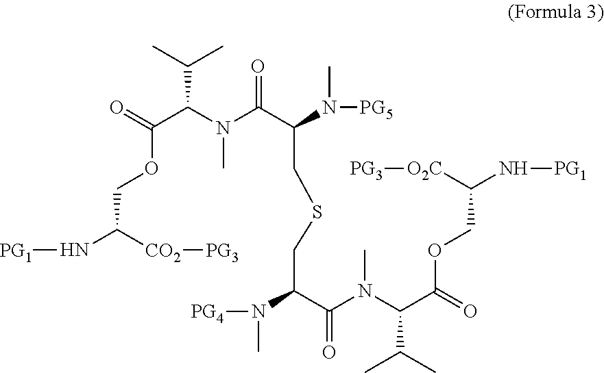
O=C(C(N(C(C(N(C)[PG5])CSCC(C(N(C(C(OCC([O2C][PG3])N[PG1])=O)C(C)C)C)=O)N([PG4])C)=O)C)C(C)C)OCC(N[PG1])[CO2][PG3]
